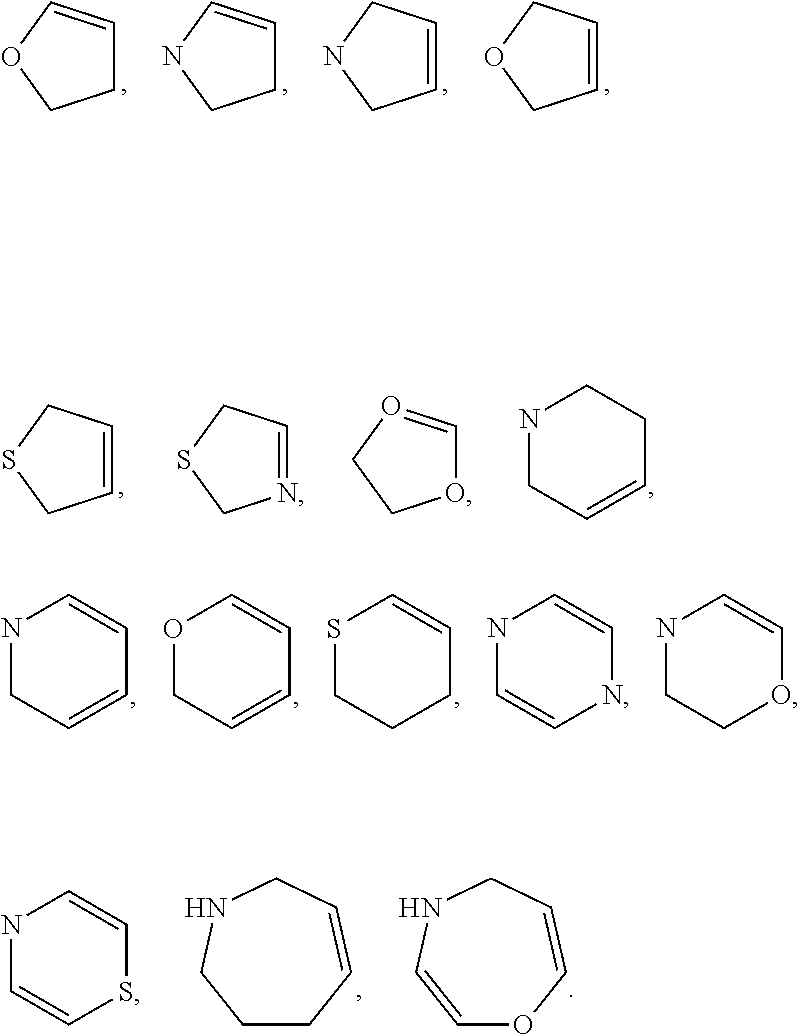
C1=CCOC1.C1=CCNC1.C1=CNCC1.C1=COCC1.C1=OCCO1.C1=NCSC1.C1=CCSC1.N1CC=CCC1.O1CC=CC=C1.N1CC=CC=C1.S1CCCC=C1.N1C=CNC=C1.N1CCOC=C1.N1C=CSC=C1.C1=CNCC=CO1.C1CC=CCNC1
